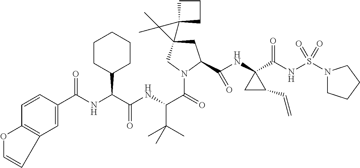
C1C(C(NC2(C(NS(N3CCCC3)(=O)=O)=O)CC2C=C)=O)N(C(C(NC(C(NC(=O)C2=CC3=C(C=C2)OC=C3)C2CCCCC2)=O)C(C)(C)C)=O)CC12C1(CCC1)C2(C)C
